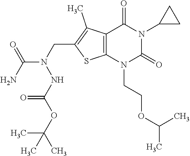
C12=C(N(CCOC(C)C)C(=O)N(C3CC3)C1=O)SC(CN(NC(OC(C)(C)C)=O)C(N)=O)=C2C
